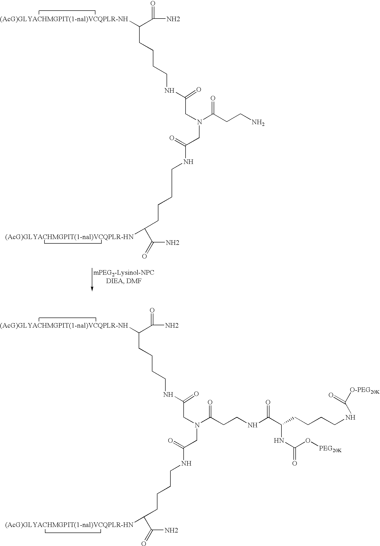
C(N)(C([(AcG)GLYACHMGPIT(1-nal)VCQPLR-NH])CCCCNC(CN(CC(=O)NCCCCC(C(N)=O)[(AcG)GLYACHMGPIT(1-nal)VCQPLR-HN])C(CCNC(C(NC(O[PEG20K])=O)CCCCNC([O-PEG20K])=O)=O)=O)=O)=O.NC(C([(AcG)GLYACHMGPIT(1-nal)VCQPLR-NH])CCCCNC(CN(CC(=O)NCCCCC(C(N)=O)[(AcG)GLYACHMGPIT(1-nal)VCQPLR-HN])C(CCN)=O)=O)=O
